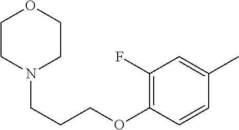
C1(F)=C(OCCCN2CCOCC2)C=CC(C)=C1
